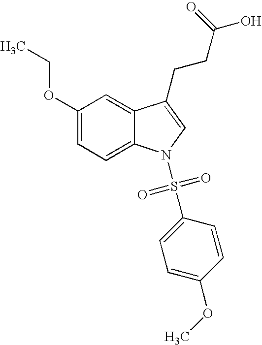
C12=CC(OCC)=CC=C1N(S(C1=CC=C(OC)C=C1)(=O)=O)C=C2CCC(=O)O
